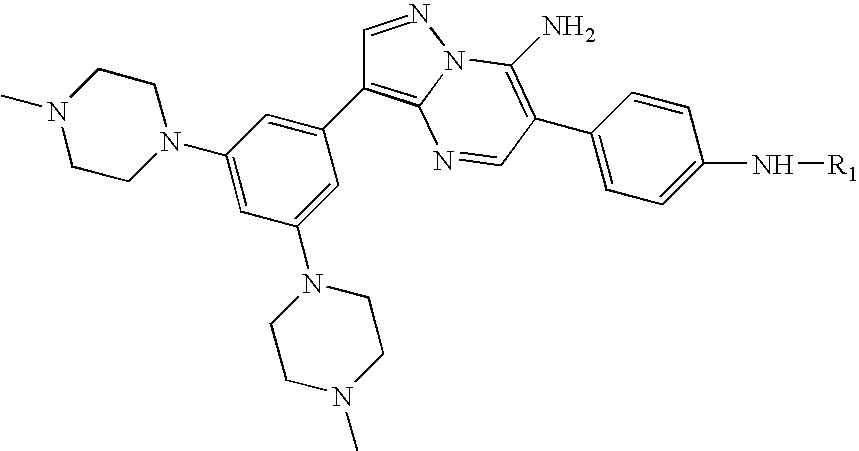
C1CN(C)CCN1C1=CC(C2=C3N(N=C2)C(N)=C(C2=CC=C(N[R1])C=C2)C=N3)=CC(N2CCN(C)CC2)=C1
